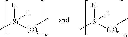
C[Si]([(O)r]C)([R])[H].C[Si]([(O)r]C)([R])[R]
